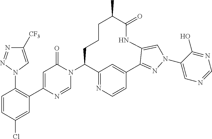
C1=CC(Cl)=CC(C2=CC(=O)N(C3C4=NC=CC(=C4)C4=NN(C5=CN=CN=C5O)C=C4NC(=O)C(C)CCC3)C=N2)=C1N1C=C([CF3])N=N1
